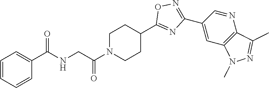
C1=CC=CC(C(NCC(N2CCC(C3=NC(C4=CC5=C(N=C4)C(C)=NN5C)=NO3)CC2)=O)=O)=C1
